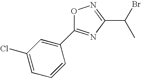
C1(C2=NC(C(Br)C)=NO2)=CC(Cl)=CC=C1
